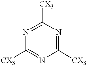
[CX3]C1=NC([CX3])=NC([CX3])=N1
